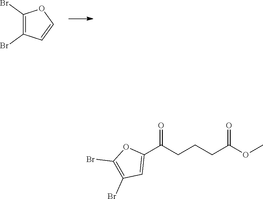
C1(Br)=C(Br)C=CO1.C1(Br)=C(Br)OC(C(=O)CCCC(=O)OC)=C1
